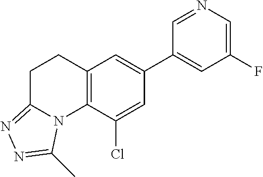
C1(F)=CN=CC(C2=CC3=C(C(Cl)=C2)N2C(=NN=C2C)CC3)=C1
